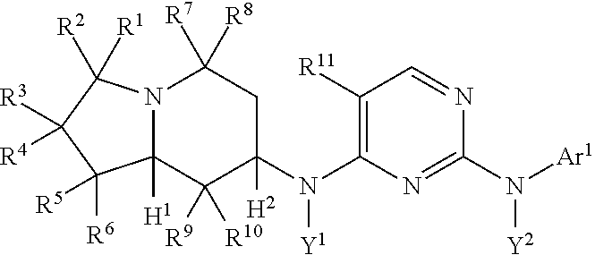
N12C([H1])(C([R9])([R10])C(N([Y1])C3=C([R11])C=NC(N([Y2])[Ar1])=N3)([H2])CC1([R7])[R8])C([R6])([R5])C([R3])([R4])C2([R2])[R1]
